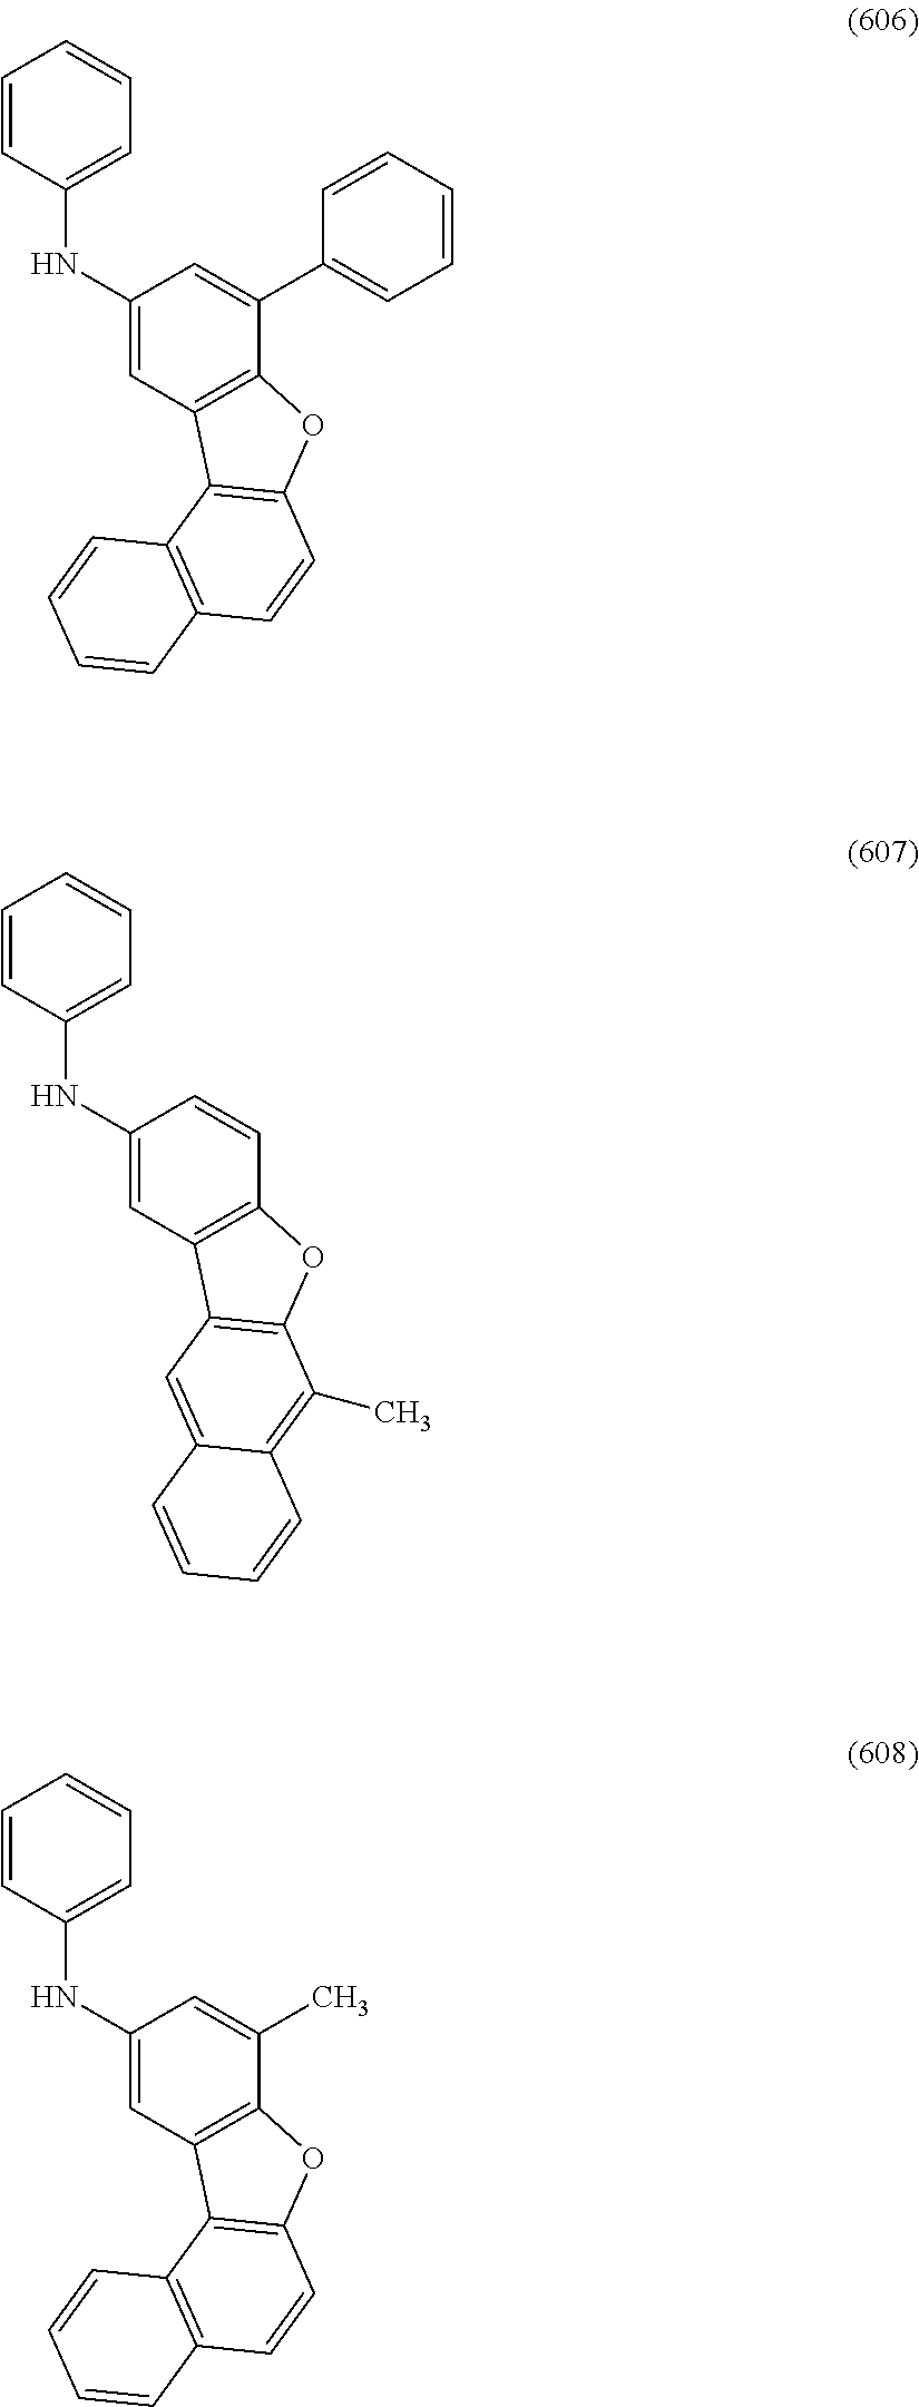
C1(NC2=CC=CC=C2)=CC2=C(C(C3=CC=CC=C3)=C1)OC1=C2C2=C(C=C1)C=CC=C2.C1(NC2=CC=CC=C2)=CC2=C(C(C)=C1)OC1=C2C2=C(C=C1)C=CC=C2.C1(NC2=CC=CC=C2)=CC2=C(C=C1)OC1=C2C=C2C(=C1C)C=CC=C2
